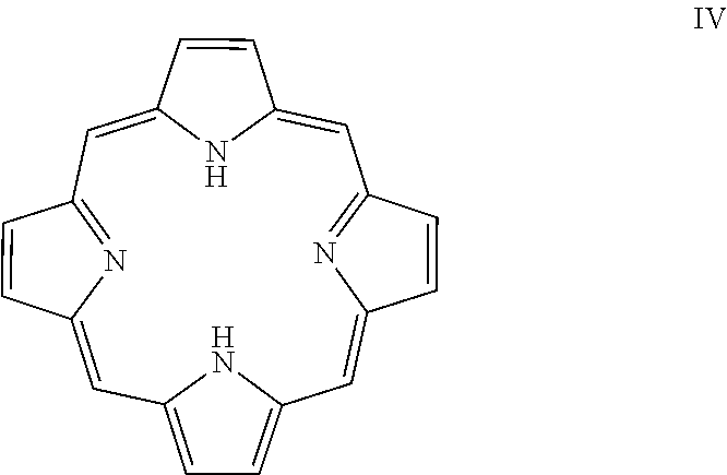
C1=C2NC(=CC3=NC(=CC4=CC=C(C=C5N=C1C=C5)N4)C=C3)C=C2
